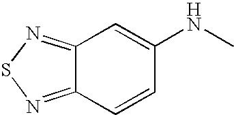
S1N=C2C(=N1)C=C(NC)C=C2
